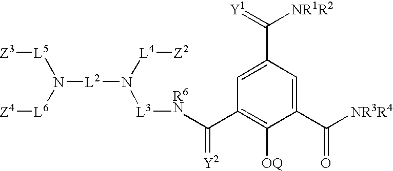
C1=C(C(=[Y1])[NR1R2])C=C(C(=O)[NR3R4])C([OQ])=C1C([R6N][L3]N([L4][Z2])[L2]N([L6][Z4])[L5][Z3])=[Y2]
